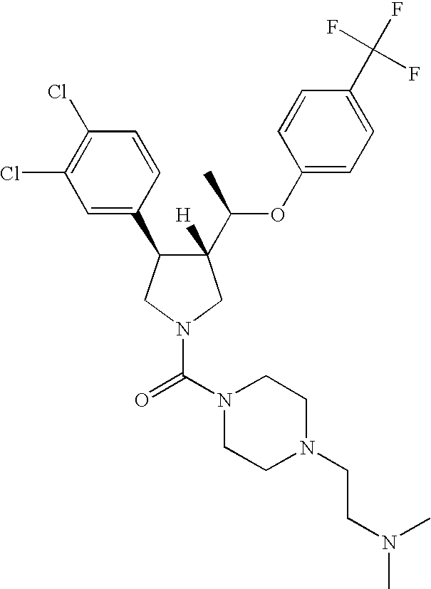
C1(C(C)OC2=CC=C(C(F)(F)F)C=C2)([H])C(C2=CC(Cl)=C(Cl)C=C2)CN(C(N2CCN(CCN(C)C)CC2)=O)C1
